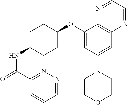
C1(OC2CCC(NC(=O)C3=NN=CC=C3)CC2)=CC(N2CCOCC2)=CC2=C1N=CC=N2
